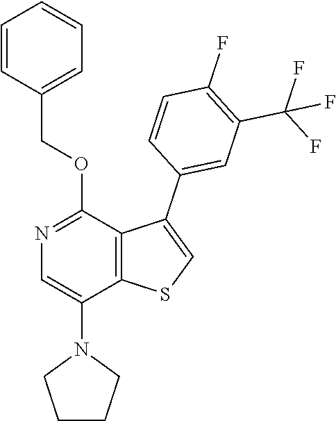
N1=C(OCC2=CC=CC=C2)C2=C(C(N3CCCC3)=C1)SC=C2C1=CC(C(F)(F)F)=C(F)C=C1
